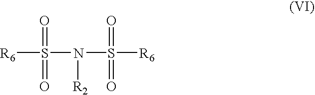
[R6]S(N(S(=O)(=O)[R6])[R2])(=O)=O
